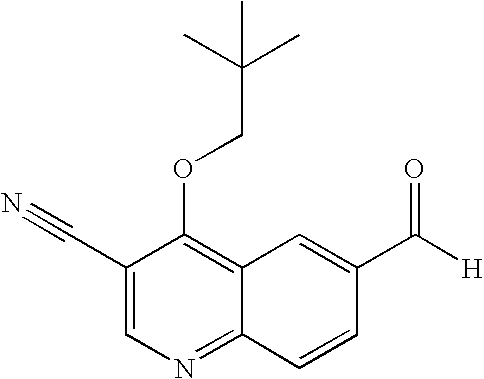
C1(C#N)=CN=C2C(=C1OCC(C)(C)C)C=C(C([H])=O)C=C2
